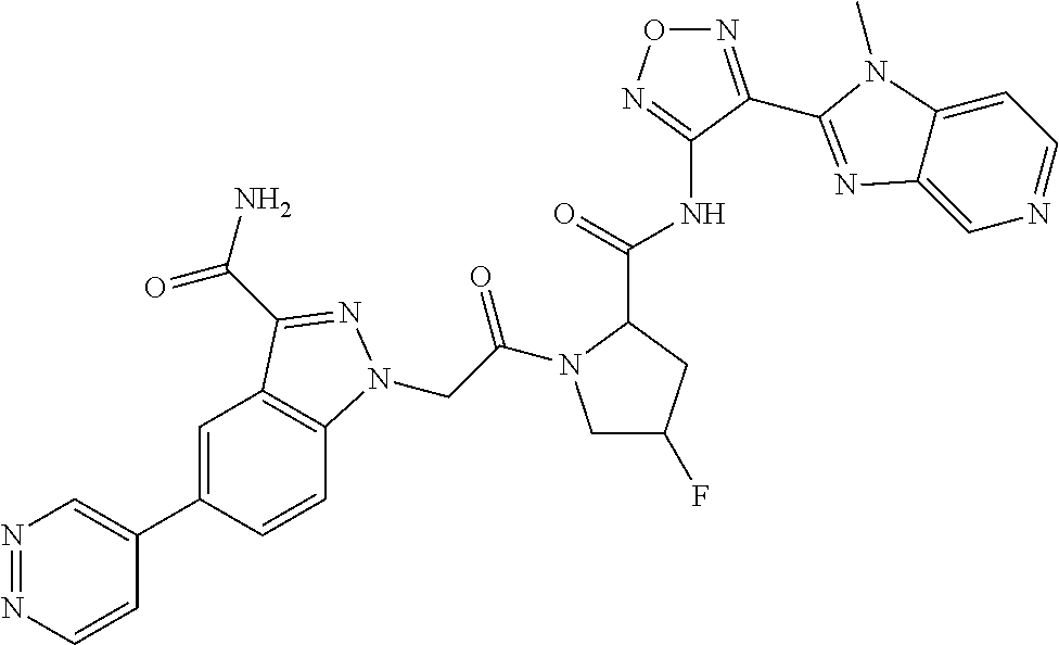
N1=NC=CC(C2=CC3=C(C=C2)N(CC(=O)N2CC(F)CC2C(NC2=NON=C2C2=NC4=CN=CC=C4N2C)=O)N=C3C(=O)N)=C1
